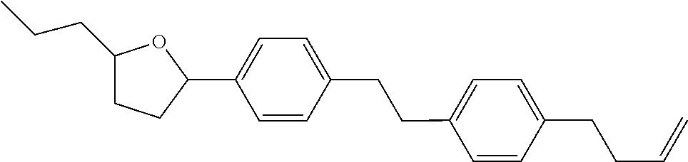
C1(CCC)CCC(C2=CC=C(CCC3=CC=C(CCC=C)C=C3)C=C2)O1
